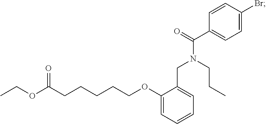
CCOC(CCCCCOC1=CC=CC=C1CN(C(=O)C1=CC=C(Br)C=C1)CCC)=O
